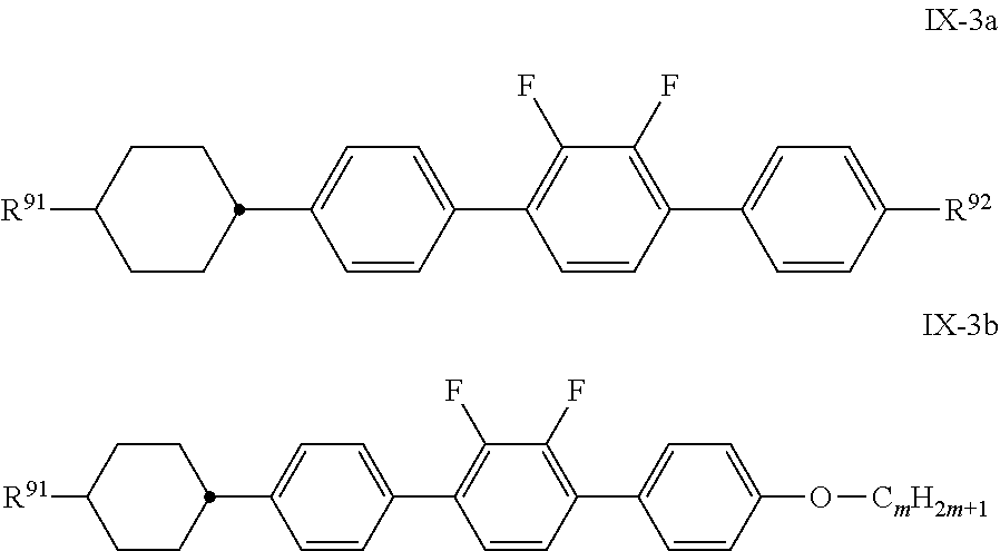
C1=CC([R92])=CC=C1C1=C(F)C(F)=C(C2=CC=C(C3CCC([R91])CC3)C=C2)C=C1.C1=CC(O[CmH2m+1])=CC=C1C1=C(F)C(F)=C(C2=CC=C(C3CCC([R91])CC3)C=C2)C=C1
